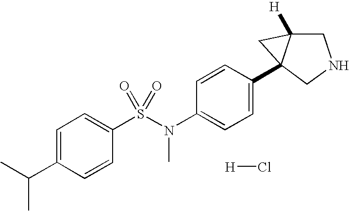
[H]Cl.C1=C(C(C)C)C=CC(S(N(C2=CC=C(C34C([H])(CNC3)C4)C=C2)C)(=O)=O)=C1
